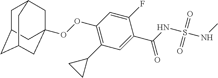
C1C2CC3CC(OOC4=C(C5CC5)C=C(C(=O)NS(NC)(=O)=O)C(F)=C4)(CC1C3)C2
